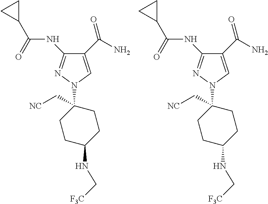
C1(C(N)=O)=CN(C2(C[NC])CCC(NC[F3C])CC2)N=C1NC(=O)C1CC1.C1(C(N)=O)=CN(C2(C[NC])CCC(NC[F3C])CC2)N=C1NC(=O)C1CC1
